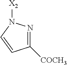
C1([COCH3])=NN([X2])C=C1
